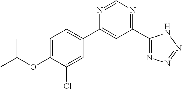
C1=C(OC(C)C)C(Cl)=CC(C2=CC(C3=NN=NN3)=NC=N2)=C1
